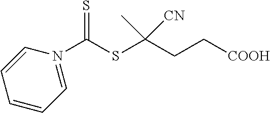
N1(C(SC(CC[COOH])(C)[CN])=S)=CC=CC=C1
